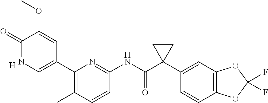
C1(=O)NC=C(C2=C(C)C=CC(NC(C3(C4=CC5=C(C=C4)OC(F)(F)O5)CC3)=O)=N2)C=C1OC.[H]
